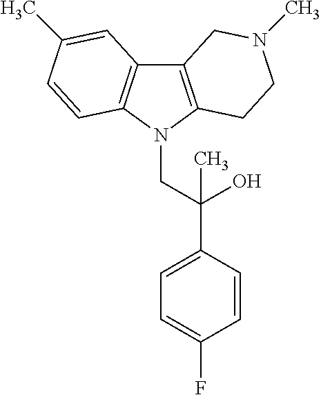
C12=C(N(CC(C3=CC=C(F)C=C3)(O)C)C3=C1C=C(C)C=C3)CCN(C)C2
